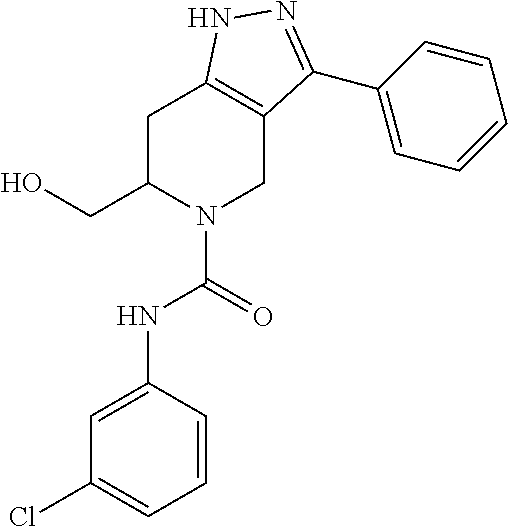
C1C(CO)N(C(=O)NC2=CC(Cl)=CC=C2)CC2=C1NN=C2C1=CC=CC=C1
